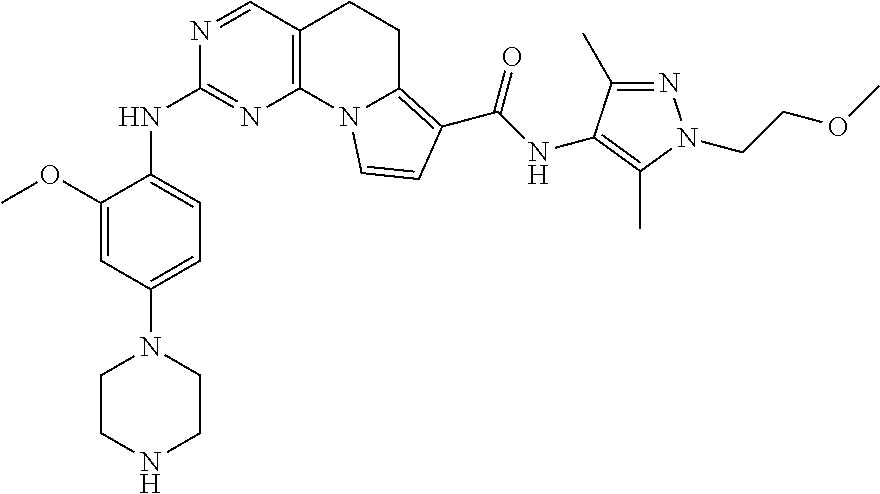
C1(OC)=CC(N2CCNCC2)=CC=C1NC1=NC2=C(CCC3=C(C(=O)NC4=C(C)N(CCOC)N=C4C)C=CN23)C=N1
